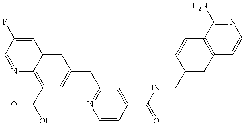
N1=CC(F)=CC2=CC(CC3=NC=CC(C(NCC4=CC5=C(C=C4)C(N)=NC=C5)=O)=C3)=CC(C(O)=O)=C12
